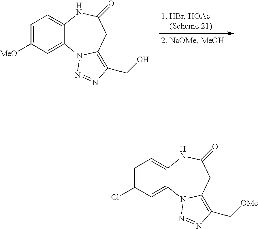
C1=C([MeO])C=C2C(=C1)NC(=O)CC1=C(CO)N=NN21.C1=C(Cl)C=C2C(=C1)NC(=O)CC1=C(C[OMe])N=NN21
